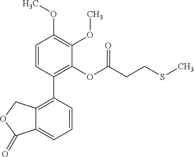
C1=CC(C2=C3C(=CC=C2)C(=O)OC3)=C(OC(CCSC)=O)C(OC)=C1OC
